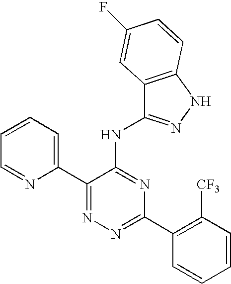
N1=C(C2=C([CF3])C=CC=C2)N=C(NC2=NNC3=C2C=C(F)C=C3)C(C2=CC=CC=N2)=N1
